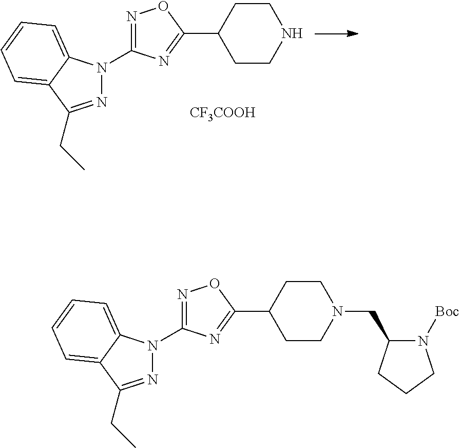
N1=C(N2N=C(CC)C3=CC=CC=C32)N=C(C2CCNCC2)O1.[CF3COOH].N1=C(N2N=C(CC)C3=CC=CC=C23)N=C(C2CCN(CC3N([Boc])CCC3)CC2)O1
